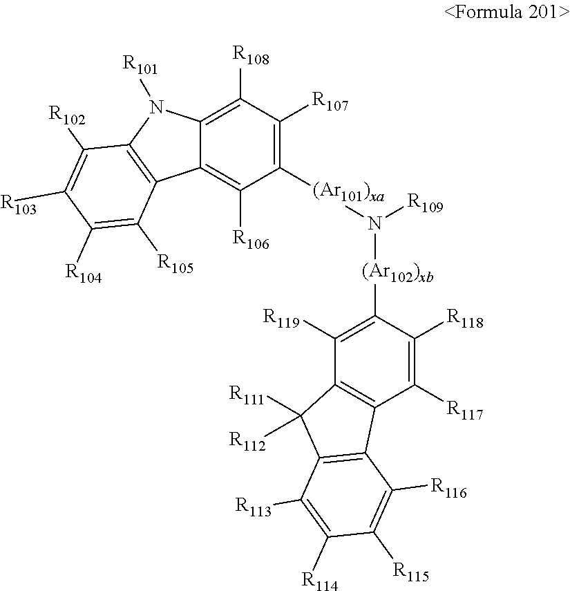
C1([(Ar101)xa]N([R109])[(Ar102)xb]C2=C([R119])C3=C(C([R117])=C2[R118])C2=C(C3([R111])[R112])C([R113])=C([R114])C([R115])=C2[R116])=C([R107])C([R108])=C2C(=C1[R106])C1=C(N2[R101])C([R102])=C([R103])C([R104])=C1[R105]
